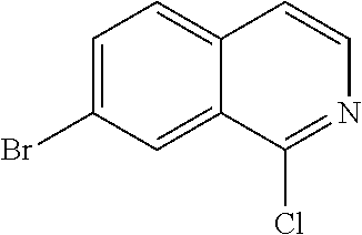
C1=C(Br)C=C2C(=C1)C=CN=C2Cl
